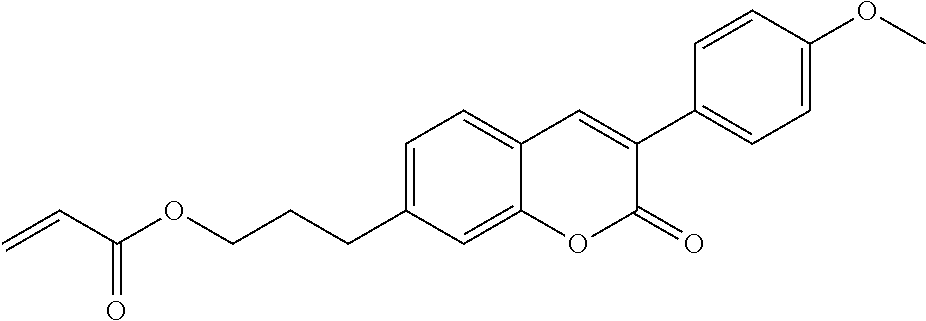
C(=C)C(OCCCC1=CC=C2C(=C1)OC(=O)C(C1=CC=C(OC)C=C1)=C2)=O
